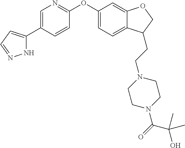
N1C(C2=CN=C(OC3=CC=C4C(=C3)OCC4CCN3CCN(C(=O)C(O)(C)C)CC3)C=C2)=CC=N1
